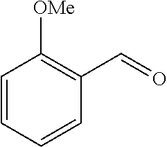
C1=CC=CC(C=O)=C1[OMe]
